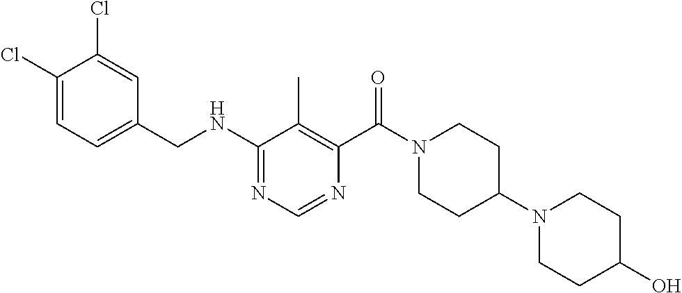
N(C1=NC=NC(C(N2CCC(N3CCC(O)CC3)CC2)=O)=C1C)CC1=CC=C(Cl)C(Cl)=C1
